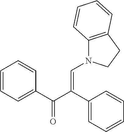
C1=CC=C(C(C(C2=CC=CC=C2)=CN2C3=C(CC2)C=CC=C3)=O)C=C1
